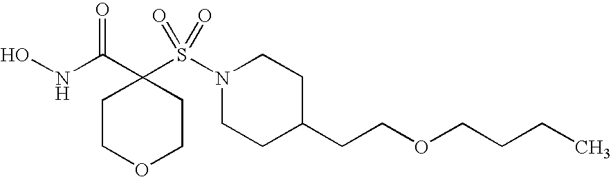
ONC(C1(S(N2CCC(CCOCCCC)CC2)(=O)=O)CCOCC1)=O
